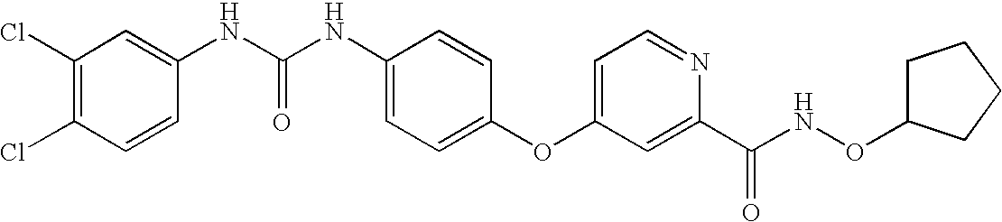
C1(Cl)=C(Cl)C=CC(NC(NC2=CC=C(OC3=CC=NC(C(NOC4CCCC4)=O)=C3)C=C2)=O)=C1
